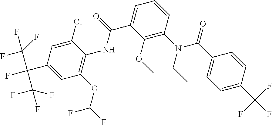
C1=C(C(F)(C(F)(F)F)C(F)(F)F)C=C(Cl)C(NC(C2=CC=CC(N(C(C3=CC=C(C(F)(F)F)C=C3)=O)CC)=C2OC)=O)=C1OC(F)F
